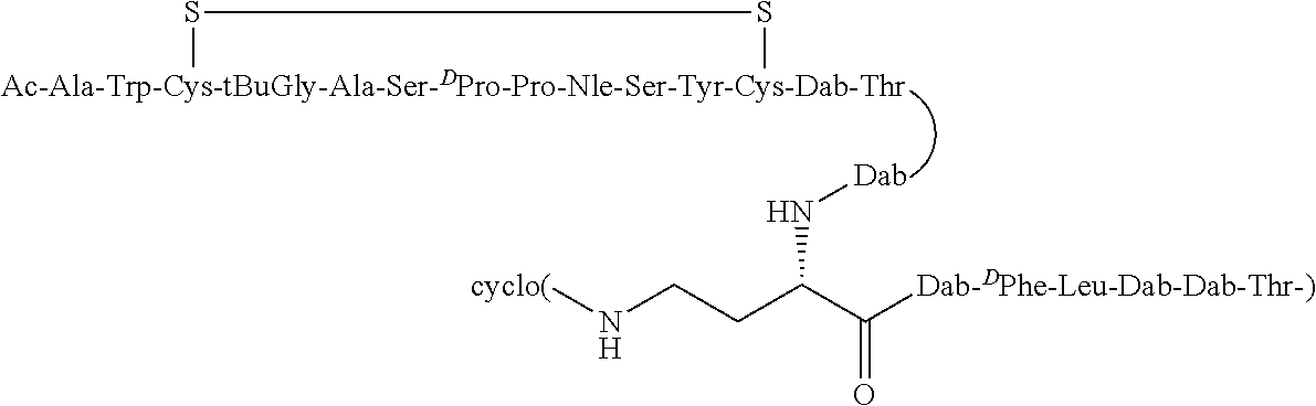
[Ac-Ala-Trp-Cys-tBuGly-Ala-Ser-DPro-Pro-Nle-Ser-Tyr-Cys-Dab-Thr]1SS1.N([Dab])C(CCN[cyclo(])C([Dab-DPhe-Leu-Dab-Dab-Thr-)])=O
